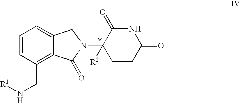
C1=CC(CN[R1])=C2C(=C1)CN(C1([R2])CCC(=O)NC1=O)C2=O
